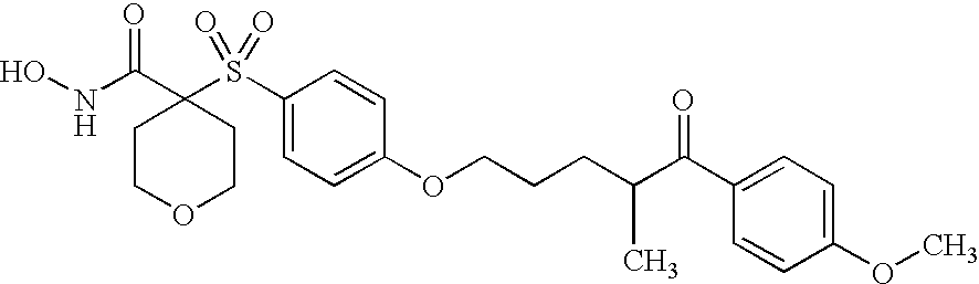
C1COCCC1(C(NO)=O)S(C1=CC=C(OCCCC(C(C2=CC=C(OC)C=C2)=O)C)C=C1)(=O)=O
